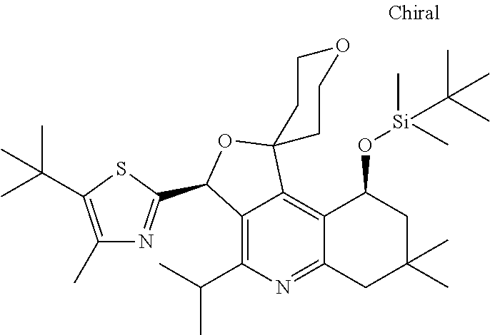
C12=C(C(C)C)N=C3C(=C1C1(OC2C2=NC(C)=C(C(C)(C)C)S2)CCOCC1)C(O[Si](C)(C(C)(C)C)C)CC(C)(C)C3
